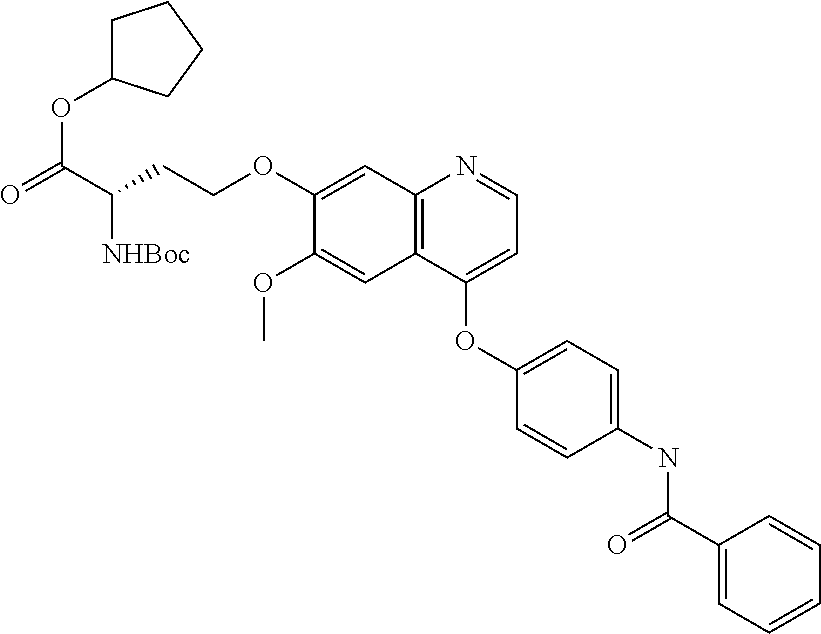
C12=C(C(OC3=CC=C(NC(C4=CC=CC=C4)=O)C=C3)=CC=N1)C=C(OC)C(OCCC([NHBoc])C(OC1CCCC1)=O)=C2
